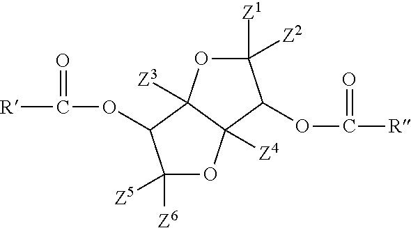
C1([Z6])([Z5])OC2([Z4])C([Z3])(C1OC(=O)[R])OC([Z1])([Z2])C2OC(=O)[R]
